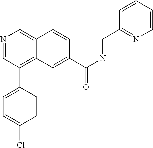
N1=CC(C2=CC=C(Cl)C=C2)=C2C(=C1)C=CC(C(NCC1=NC=CC=C1)=O)=C2
